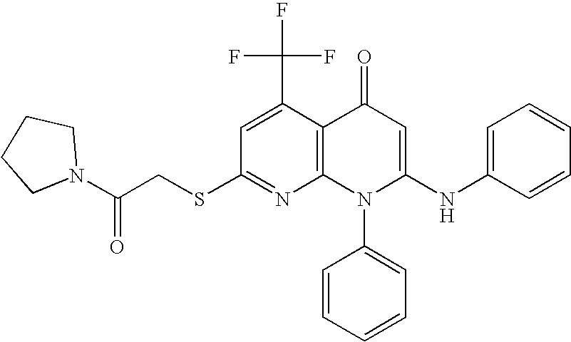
C1(SCC(=O)N2CCCC2)=NC2=C(C(C(F)(F)F)=C1)C(=O)C=C(NC1=CC=CC=C1)N2C1=CC=CC=C1
